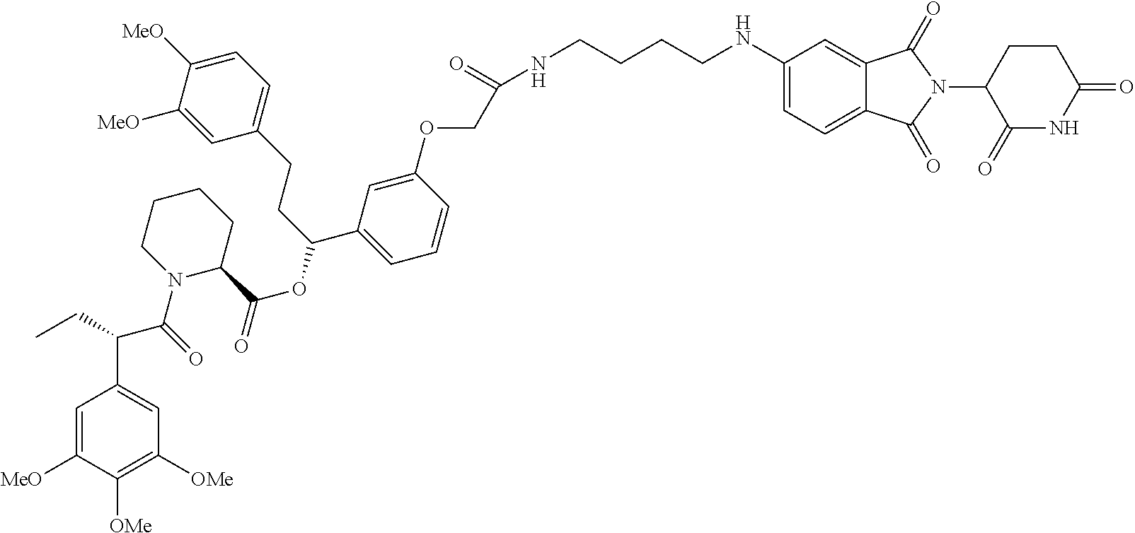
C1=C2C(=CC=C1NCCCCNC(=O)COC1=CC(C(CCC3=CC=C([MeO])C([MeO])=C3)OC(C3CCCCN3C(=O)C(C3=CC([OMe])=C([OMe])C([MeO])=C3)CC)=O)=CC=C1)C(=O)N(C1CCC(=O)NC1=O)C2=O
